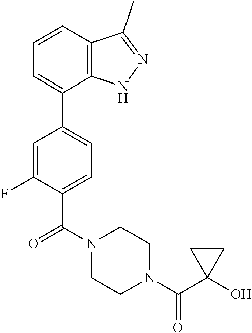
OC1(C(N2CCN(C(C3=CC=C(C4=CC=CC5=C4NN=C5C)C=C3F)=O)CC2)=O)CC1
